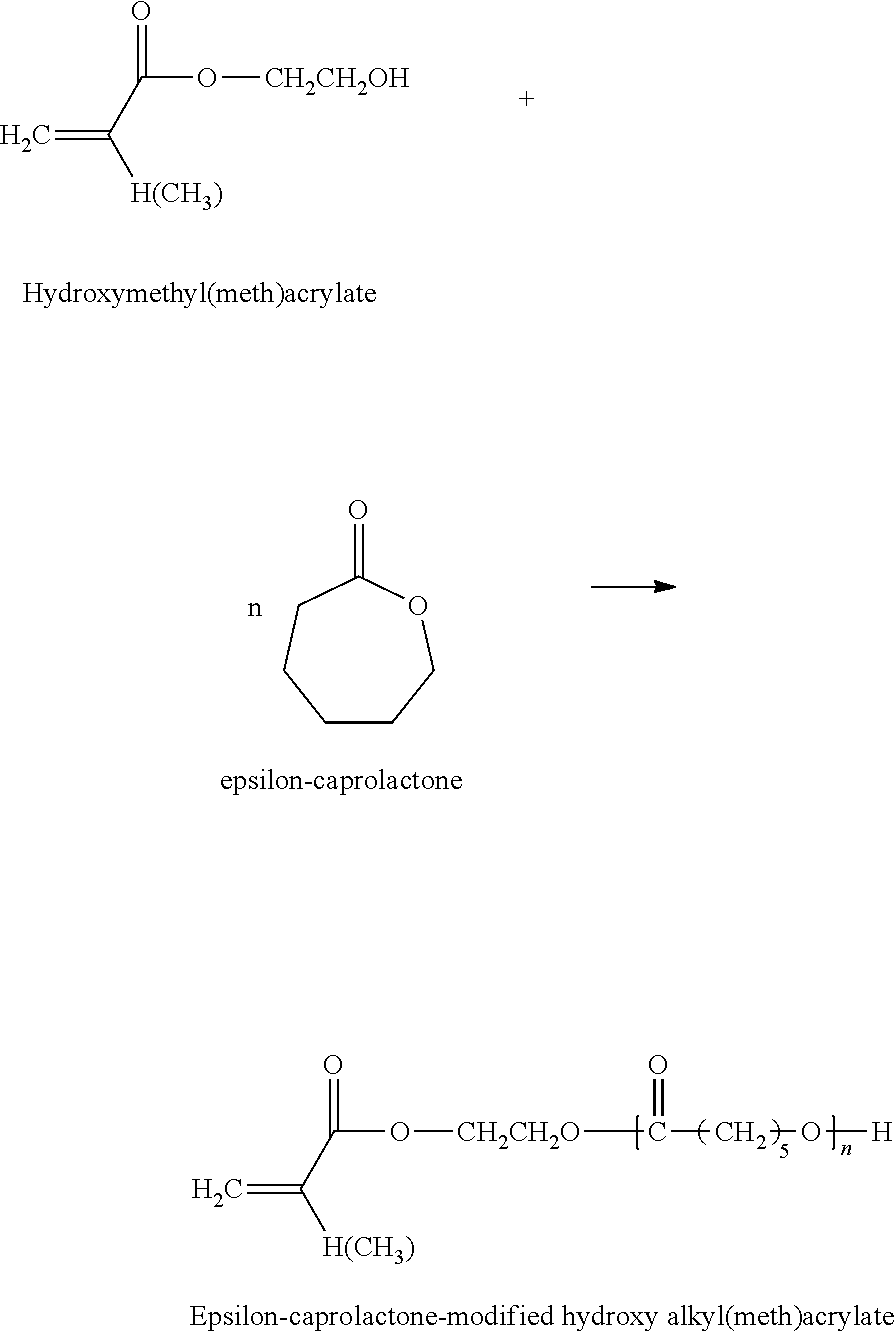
C=C(C(=O)O[CH2CH2OH])[H(CH3)].C1CCOC(=O)CC1.C=C(C(=O)O[CH2CH2O]C(=O)CO[H])[H(CH3)]
